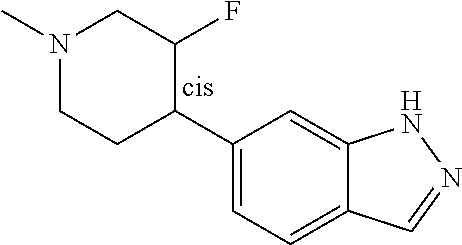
C1(C2C(F)CN(C)CC2)=CC=C2C(=C1)NN=C2
